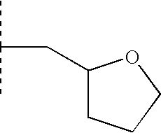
CC(C)CC1CCCO1
